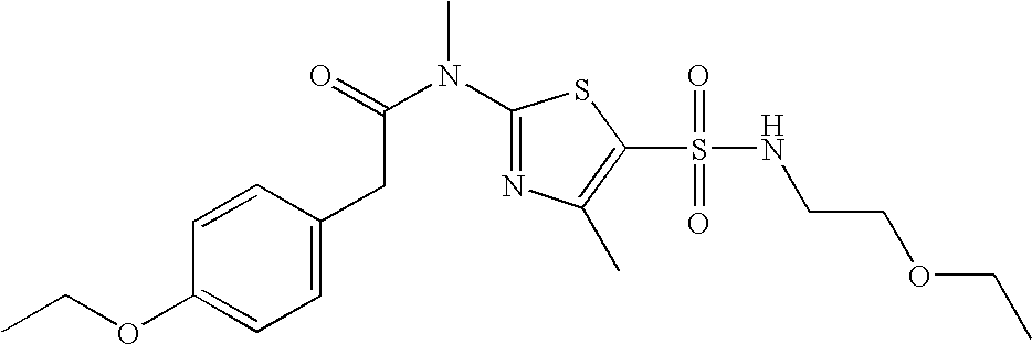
CCOC1=CC=C(CC(N(C2=NC(C)=C(S(NCCOCC)(=O)=O)S2)C)=O)C=C1
